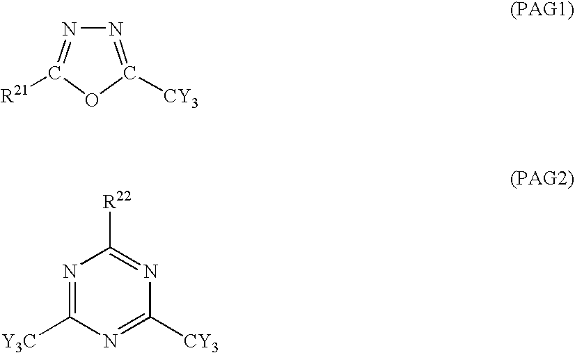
N1=C([CY3])OC([R21])=N1.N1=C([Y3C])N=C([CY3])N=C1[R22]
